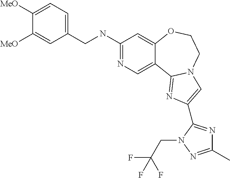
C1(NCC2=CC=C([MeO])C([MeO])=C2)=NC=C2C(=C1)OCCN1C2=NC(C2=NC(C)=NN2CC(F)(F)F)=C1
